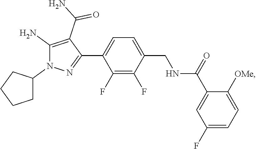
C1=C(C2=NN(C3CCCC3)C(N)=C2C(N)=O)C(F)=C(F)C(CNC(C2=CC(F)=CC=C2[OMe])=O)=C1
